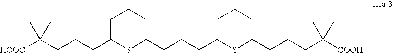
C(CC1SC(CCCC2SC(CCCC([COOH])(C)C)CCC2)CCC1)CC([HOOC])(C)C
